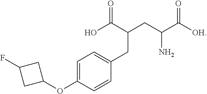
OC(C(CC(C([OH])=O)N)CC1=CC=C(OC2CC(F)C2)C=C1)=O
